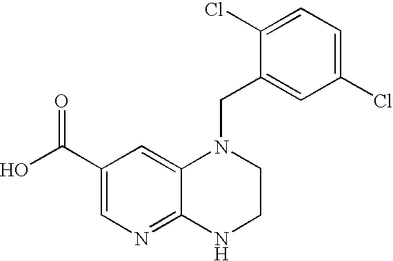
C1(C(O)=O)=CN=C2C(=C1)N(CC1=CC(Cl)=CC=C1Cl)CCN2
